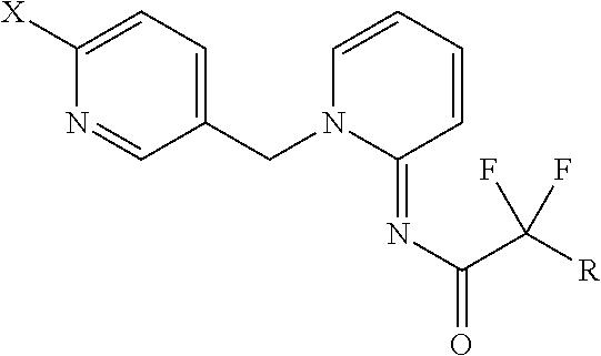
C1=CN(CC2=CC=C([X])N=C2)C(=NC(=O)C([R])(F)F)C=C1
